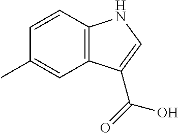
C1=CC2=C(C=C1C)C(C(=O)O)=CN2
